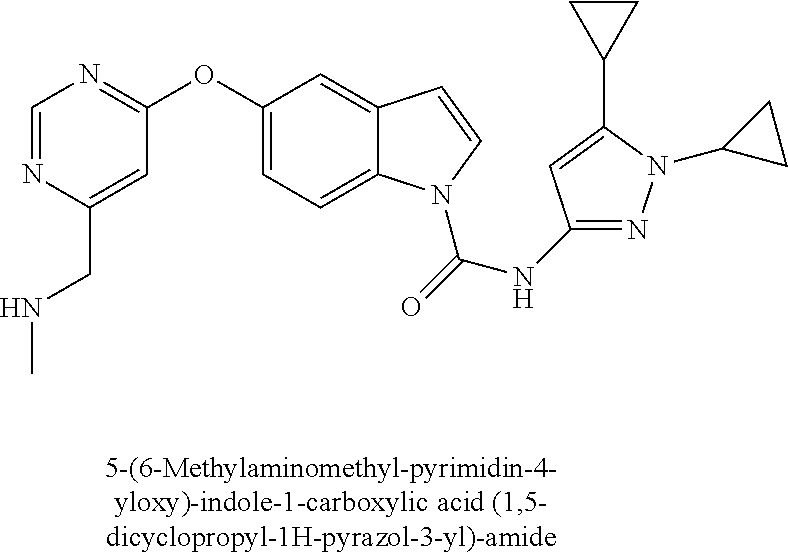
C1=NC(CNC)=CC(OC2=CC=C3C(=C2)C=CN3C(=O)NC2=NN(C3CC3)C(C3CC3)=C2)=N1
